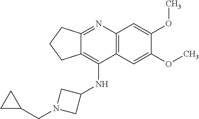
C12=C(C=C(OC)C(OC)=C1)C(NC1CN(CC3CC3)C1)=C1C(=N2)CCC1
